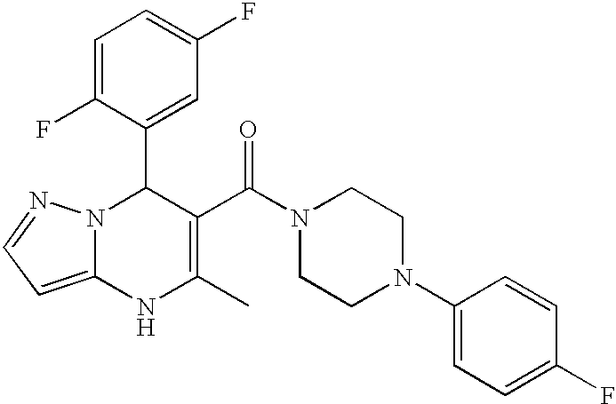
C1=C(F)C(C2N3C(=CC=N3)NC(C)=C2C(N2CCN(C3=CC=C(F)C=C3)CC2)=O)=CC(F)=C1
